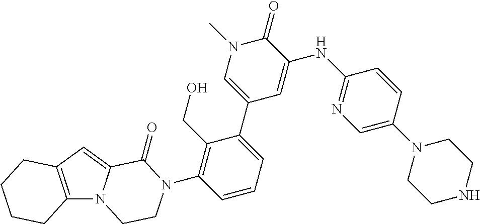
C12=C(C=C3N1CCN(C1=C(CO)C(C4=CN(C)C(=O)C(NC5=NC=C(N6CCNCC6)C=C5)=C4)=CC=C1)C3=O)CCCC2
